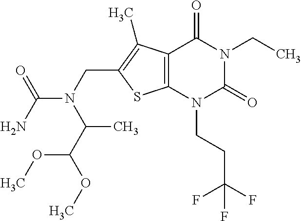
C12=C(N(CCC(F)(F)F)C(=O)N(CC)C1=O)SC(CN(C(C(OC)OC)C)C(=O)N)=C2C
